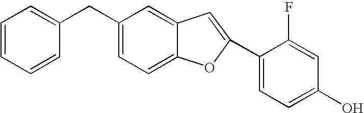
C12=CC(CC3=CC=CC=C3)=CC=C1OC(C1=CC=C(O)C=C1F)=C2
